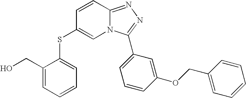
N12C=C(SC3=CC=CC=C3CO)C=CC1=NN=C2C1=CC=CC(OCC2=CC=CC=C2)=C1
